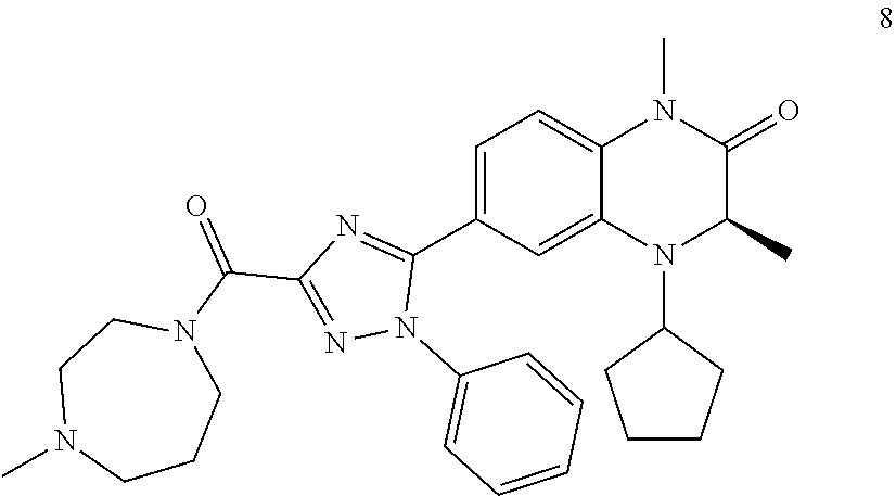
C1=C(C2=NC(C(N3CCN(C)CCC3)=O)=NN2C2=CC=CC=C2)C=C2C(=C1)N(C)C(=O)C(C)N2C1CCCC1
